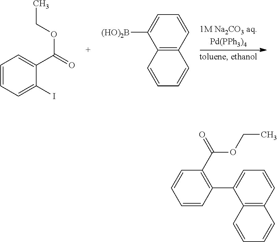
C1=CC=C(I)C(C(=O)OCC)=C1.C12=C(C=CC=C1[(HO)2B])C=CC=C2.C12=C(C=CC=C1C1=C(C(=O)OCC)C=CC=C1)C=CC=C2
